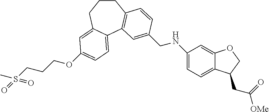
C1CCC2=CC(OCCCS(C)(=O)=O)=CC=C2C2=C1C=CC(CNC1=CC=C3C(=C1)OCC3CC([OMe])=O)=C2
